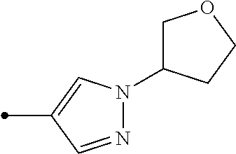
N1=CC(C)=CN1C1COCC1
